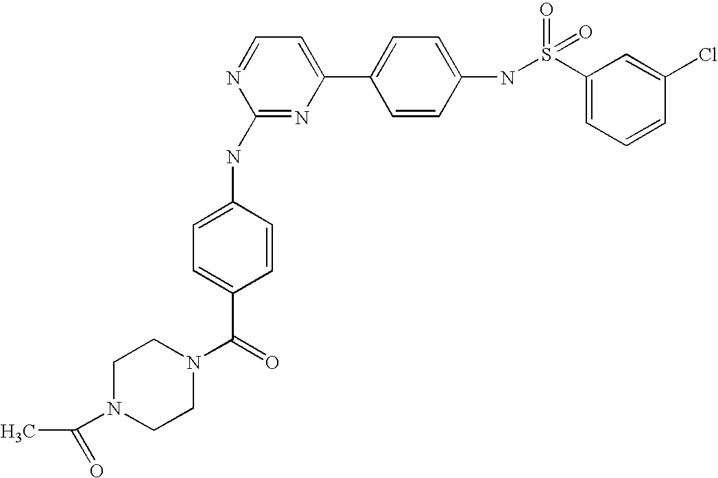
C1=NC(NC2=CC=C(C(=O)N3CCN(C(C)=O)CC3)C=C2)=NC(C2=CC=C(NS(C3=CC=CC(Cl)=C3)(=O)=O)C=C2)=C1
